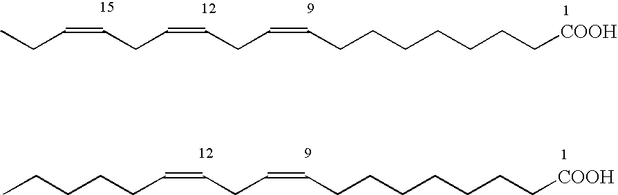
CCC=CCC=CCC=CCCCCCCC[COOH].C(CC=CCC=CCCCCCCC[COOH])CCC
